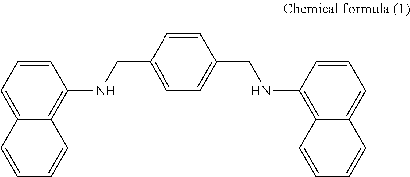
C1(NCC2=CC=C(CNC3=C4C(=CC=C3)C=CC=C4)C=C2)=C2C(=CC=C1)C=CC=C2
